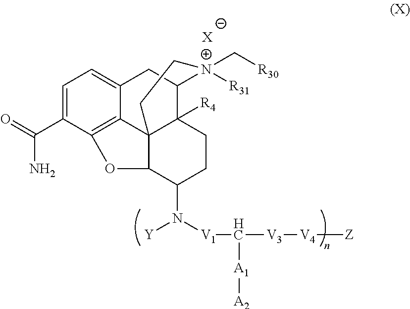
[Y]N([V1]C([V3][V4][Z])[A1][A2])C1CCC2([R4])C34C1OC1=C3C(=CC=C1C(=O)N)CC2N(C[R30])([R31])CC4.[X]
